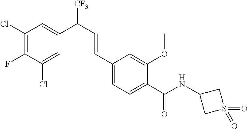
C1(Cl)=CC(C(C=CC2=CC=C(C(NC3CS(=O)(=O)C3)=O)C(OC)=C2)[CF3])=CC(Cl)=C1F
